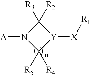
C1([R2])([R3])N([A])C([R5])([R4])[Y]1[X][R1]
